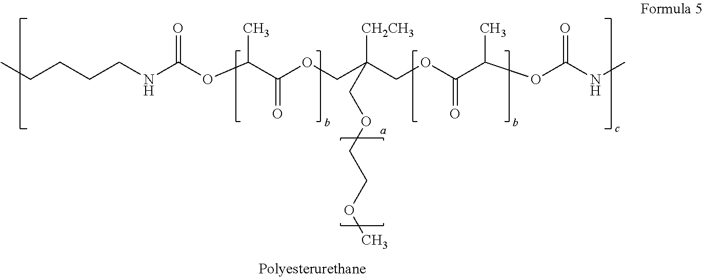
O(C(C(OCC(COC(C(OC(NC)=O)C)=O)([CH2CH3])COCCOC)=O)C)C(NCCCCC)=O
